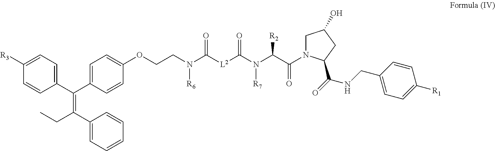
C1=CC(C(C2=CC=C(OCCN(C([L2]C(N(C(C(N3CC(O)CC3C(=O)NCC3=CC=C([R1])C=C3)=O)[R2])[R7])=O)=O)[R6])C=C2)=C(CC)C2=CC=CC=C2)=CC=C1[R3]
